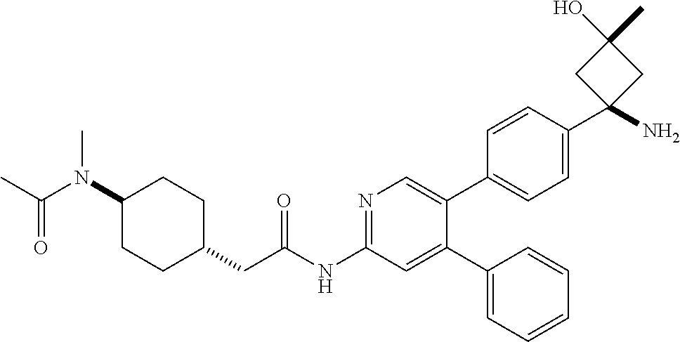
C1(N(C)C(C)=O)CCC(CC(NC2=NC=C(C3=CC=C(C4(N)CC(O)(C)C4)C=C3)C(C3=CC=CC=C3)=C2)=O)CC1
